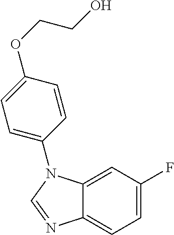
C1=C(F)C=C2C(=C1)N=CN2C1=CC=C(OCCO)C=C1
